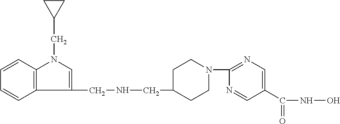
C1=CC2=C(C=C1)N(CC1CC1)C=C2CNCC1CCN(C2=NC=C(C(NO)=O)C=N2)CC1
